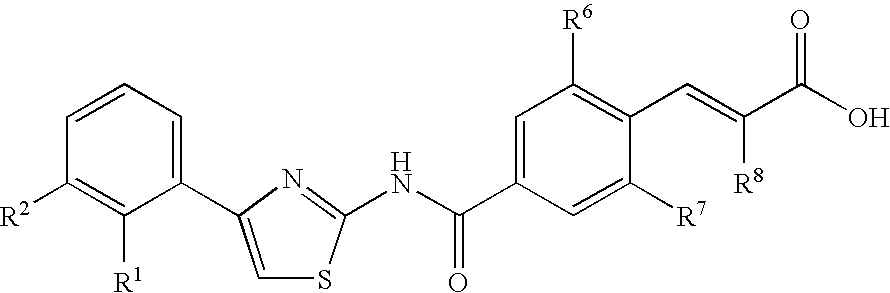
C1(C2=CSC(NC(C3=CC([R6])=C(C=C(C(O)=O)[R8])C([R7])=C3)=O)=N2)=CC=CC([R2])=C1[R1]
